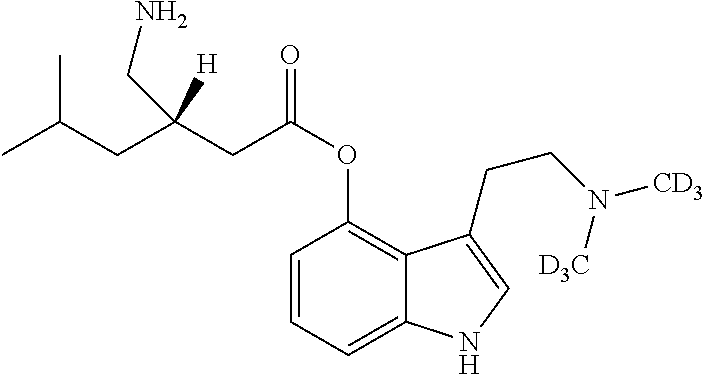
C1=CC=C2C(=C1OC(CC(CC(C)C)([H])CN)=O)C(CCN([D3C])[CD3])=CN2
